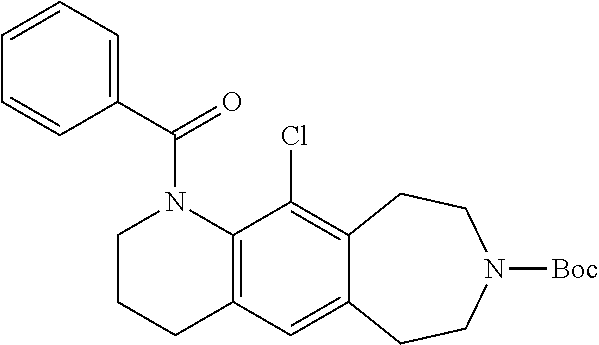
C12=C(C=C3C(=C1Cl)CCN([Boc])CC3)CCCN2C(C1=CC=CC=C1)=O
